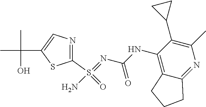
C1(S(=NC(=O)NC2=C3C(=NC(C)=C2C2CC2)CCC3)(N)=O)=NC=C(C(C)(O)C)S1
